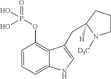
C1=CC=C2C(=C1OP(=O)(O)O)C(CC1([H])CCCN1[D3C])=CN2
